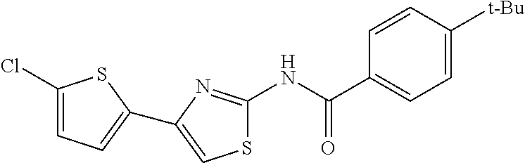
C1(Cl)=CC=C(C2=CSC(NC(C3=CC=C([t-Bu])C=C3)=O)=N2)S1
